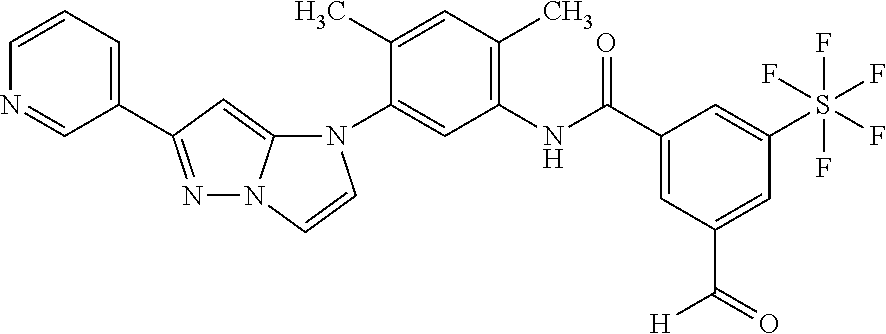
C1(C2=NN3C(=C2)N(C2=CC(NC(C4=CC(C(=O)[H])=CC(S(F)(F)(F)(F)F)=C4)=O)=C(C)C=C2C)C=C3)=CC=CN=C1
